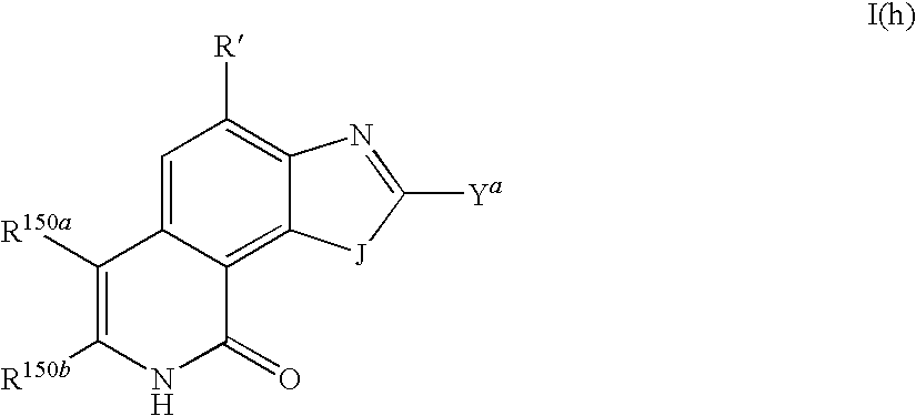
C12=C([R])C=C3C(=C1[J]C([Ya])=N2)C(=O)NC([R150b])=C3[R150a]
